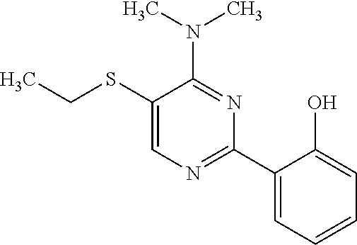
S(C1=CN=C(C2=CC=CC=C2O)N=C1N(C)C)CC
